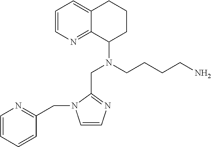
C1=CN(CC2=NC=CC=C2)C(CN(CCCCN)C2CCCC3=CC=CN=C23)=N1
